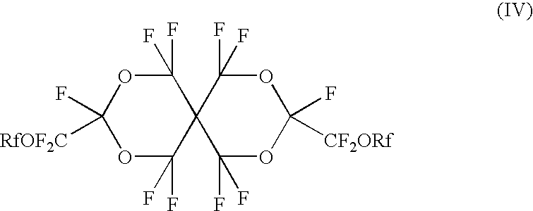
O1C(F)(F)C2(C(F)(F)OC1(F)[RfOF2C])C(F)(F)OC(F)([CF2ORf])OC2(F)F
